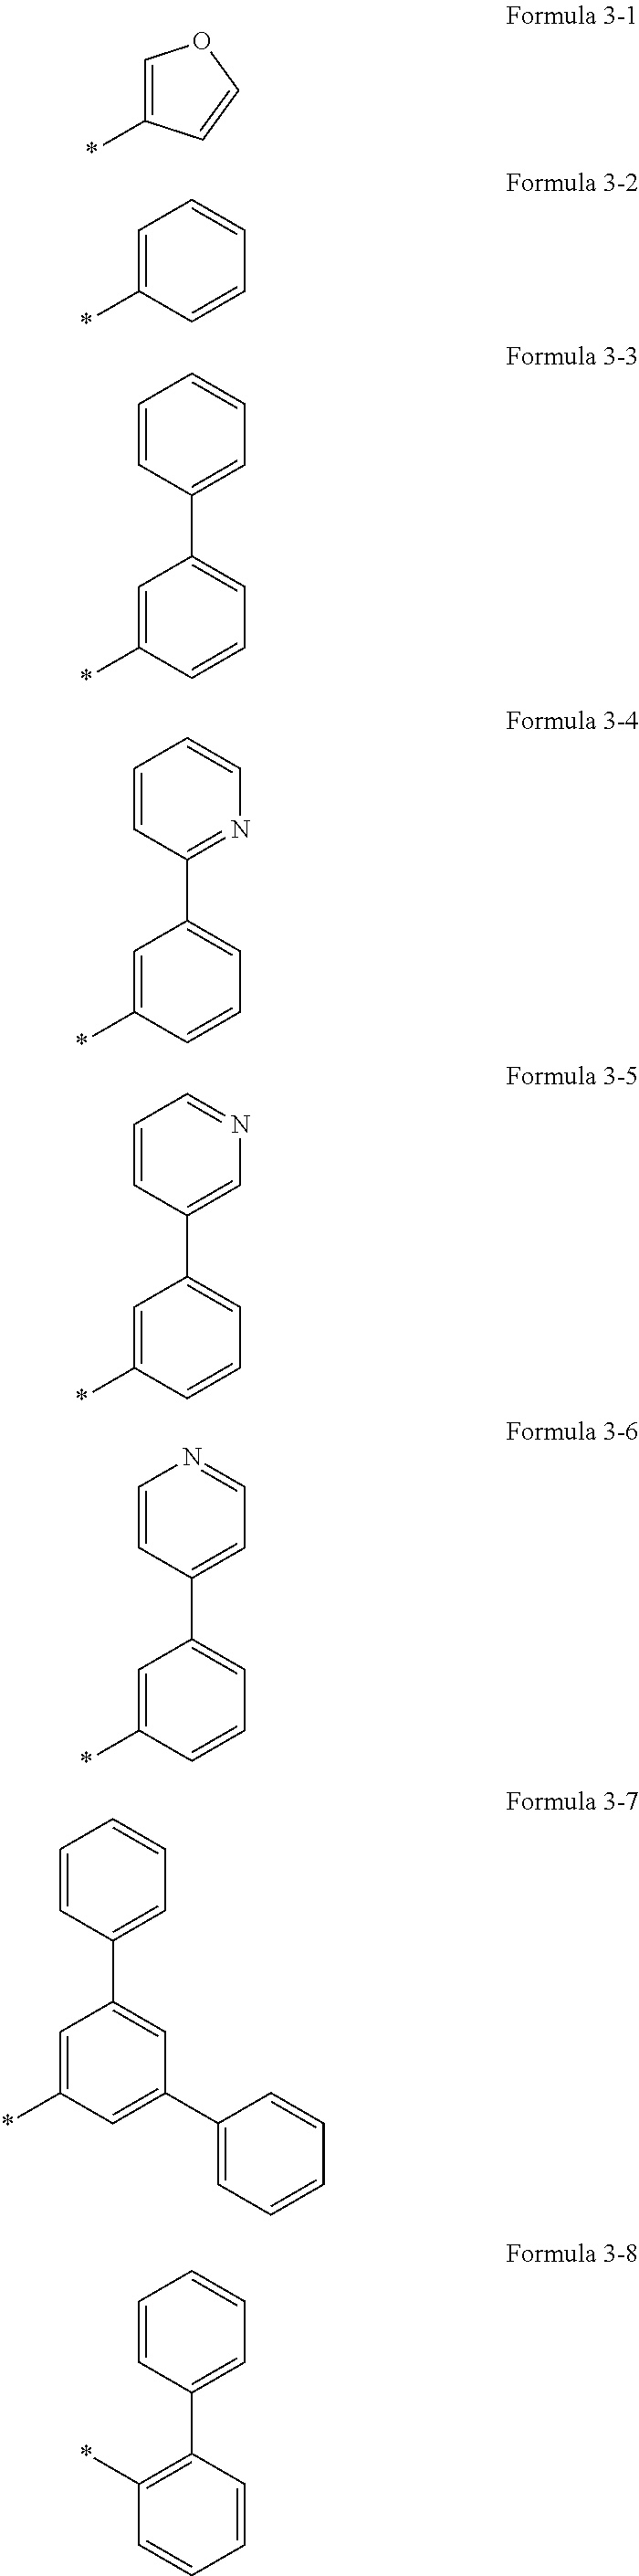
C1=C(*)C=CO1.C1=C(*)C=CC=C1.C1=C(*)C=CC=C1C1=CC=CC=C1.C1=C(*)C=CC=C1C1=NC=CC=C1.C1=C(*)C=CC=C1C1=CN=CC=C1.C1=C(*)C=CC=C1C1=CC=NC=C1.C1=C(*)C=C(C2=CC=CC=C2)C=C1C1=CC=CC=C1.C1(*)=C(C2=CC=CC=C2)C=CC=C1
